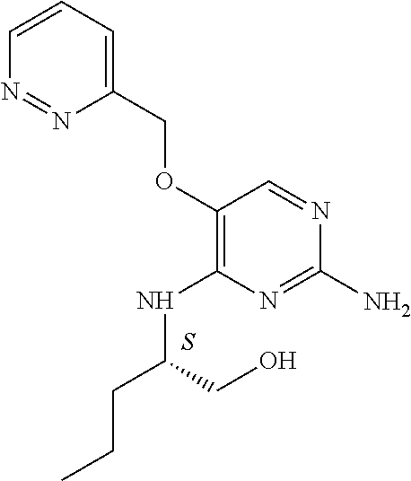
C1(OCC2=CC=CN=N2)=C(NC(CCC)CO)N=C(N)N=C1.S
